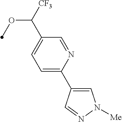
C1=C(C2=CN([Me])N=C2)N=CC(C([CF3])OC)=C1
